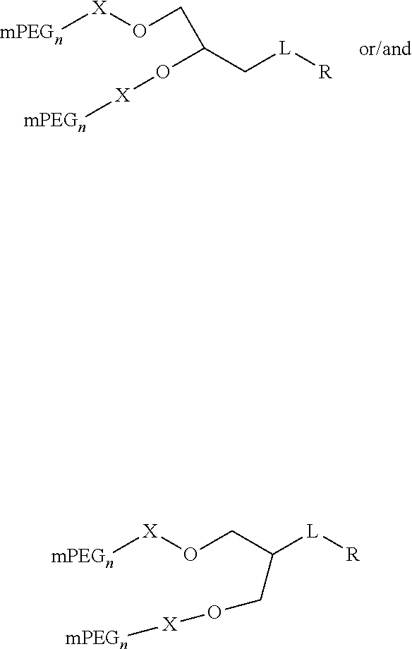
O(C(CO[X][mPEGn])C[L][R])[X][mPEGn].[or/and].C(O[X][mPEGn])C([L][R])CO[X][mPEGn]
